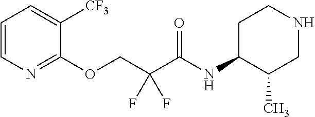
C1=CN=C(OCC(C(NC2C(C)CNCC2)=O)(F)F)C([CF3])=C1
